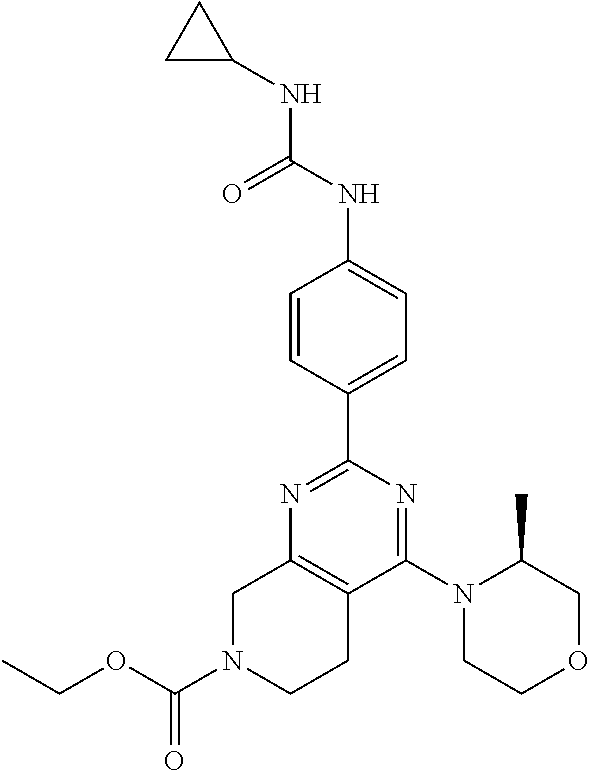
N1=C(C2=CC=C(NC(NC3CC3)=O)C=C2)N=C(N2CCOCC2C)C2=C1CN(C(OCC)=O)CC2
